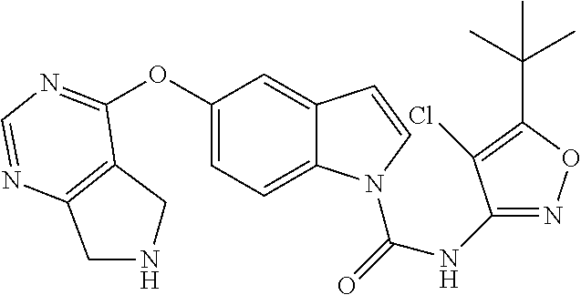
C12=C(C(OC3=CC=C4C(=C3)C=CN4C(=O)NC3=NOC(C(C)(C)C)=C3Cl)=NC=N1)CNC2
